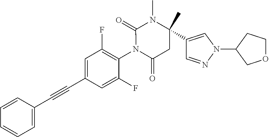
C1=CC(C#CC2=CC(F)=C(N3C(=O)CC(C4=CN(C5COCC5)N=C4)(C)N(C)C3=O)C(F)=C2)=CC=C1
